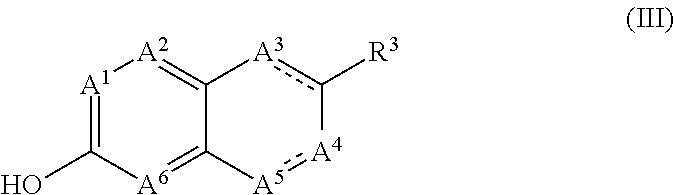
[A1]1=C(O)[A6]=C2C(=[A2]1)[A3]c([R3])-[A4]:[A5]2
